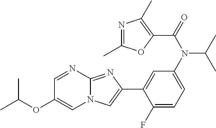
C1=NC2=NC(C3=CC(N(C(C)C)C(C4=C(C)N=C(C)O4)=O)=CC=C3F)=CN2C=C1OC(C)C
